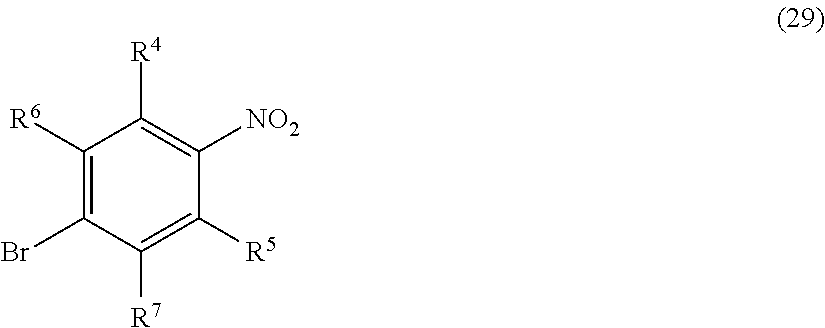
C1([R6])=C(Br)C([R7])=C([R5])C([NO2])=C1[R4]
